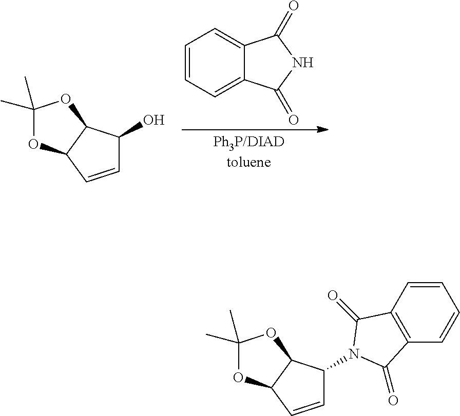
C1=CC=C2C(=C1)C(=O)NC2=O.C1(C)(C)OC2C(O1)C(O)C=C2.C1(C)(C)OC2C(O1)C(N1C(=O)C3=C(C=CC=C3)C1=O)C=C2
